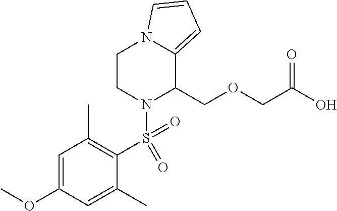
COC1=CC(C)=C(S(=O)(=O)N2C(COCC(=O)O)C3=CC=CN3CC2)C(C)=C1
